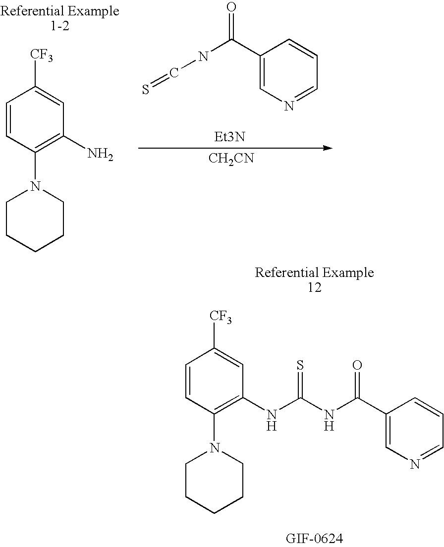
C1=CC(N2CCCCC2)=C(NC(NC(C2=CN=CC=C2)=O)=S)C=C1[CF3].C1=CC(N2CCCCC2)=C(N)C=C1[CF3].C1(C(NC=S)=O)=CN=CC=C1.[Et3N].[CH2CN]
